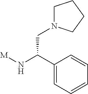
[M]NC(C1=CC=CC=C1)CN1CCCC1
